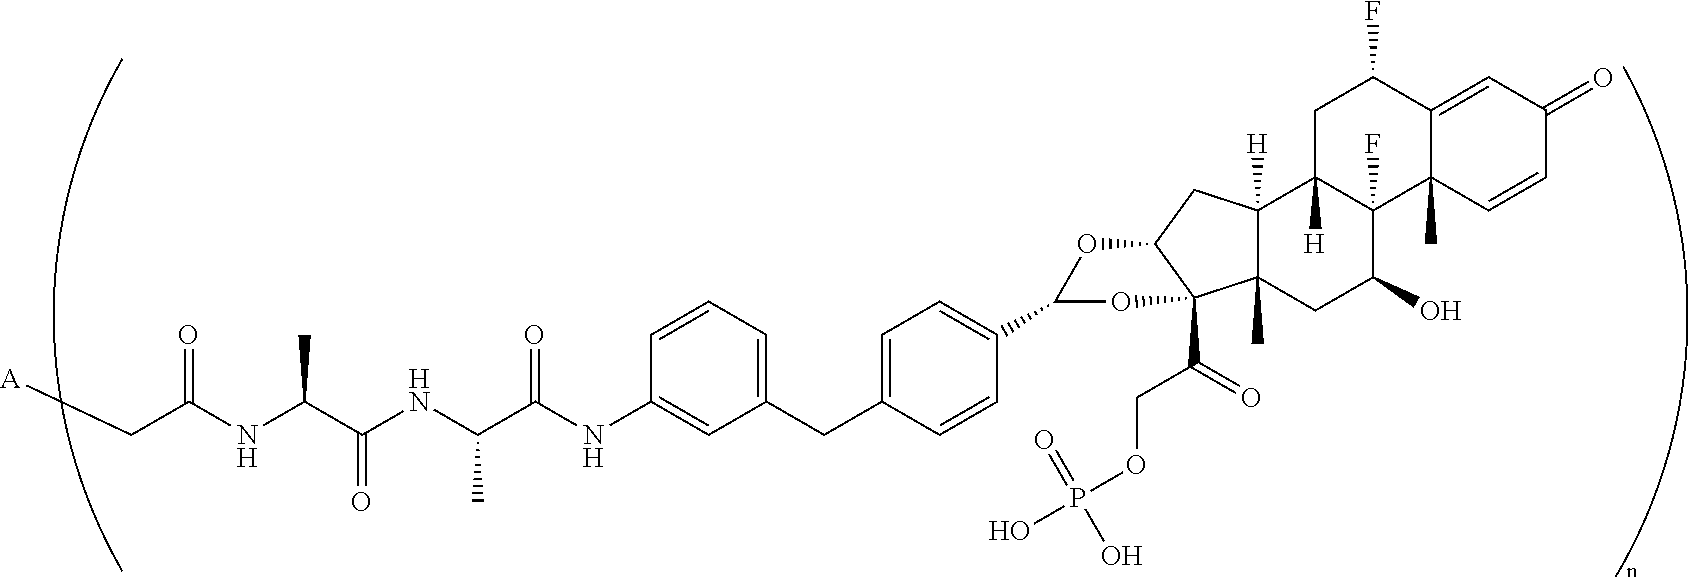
C(C(NC(C(NC(C(NC1=CC(CC2=CC=C(C3OC4C(C(COP(O)(O)=O)=O)(C5(C)C([H])(C4)C4([H])C(F)(C(O)C5)C5(C)C(=CC(=O)C=C5)C(F)C4)O3)C=C2)=CC=C1)=O)C)=O)C)=O)[A]
